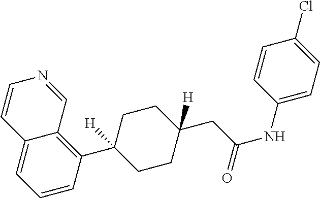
C1=CC(C2([H])CCC(CC(=O)NC3=CC=C(Cl)C=C3)([H])CC2)=C2C(=C1)C=CN=C2
